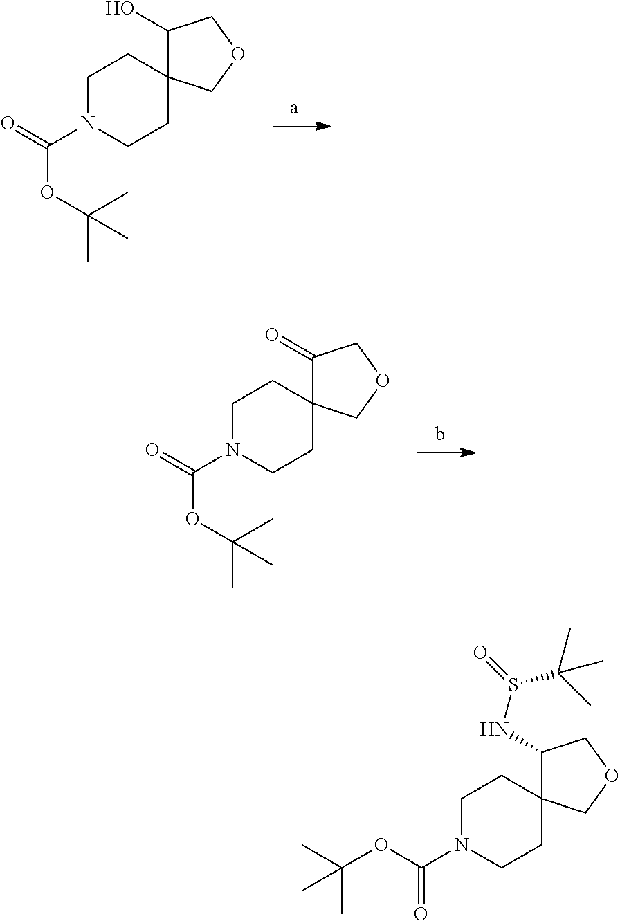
C1N(C(=O)OC(C)(C)C)CCC2(C1)C(O)COC2.C1N(C(=O)OC(C)(C)C)CCC2(C1)C(=O)COC2.C1N(C(OC(C)(C)C)=O)CCC2(C1)C(NS(=O)C(C)(C)C)COC2
